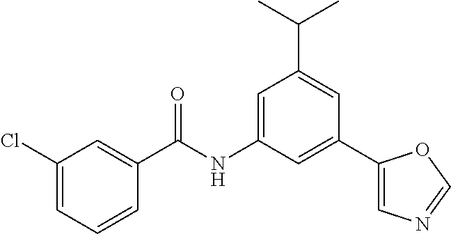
C1(Cl)=CC=CC(C(=O)NC2=CC(C(C)C)=CC(C3=CN=CO3)=C2)=C1
